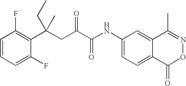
C1=CC=C(F)C(C(CC(C(NC2=CC=C3C(=C2)C(C)=NOC3=O)=O)=O)(CC)C)=C1F
